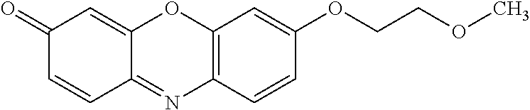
C12=C(C=CC(OCCOC)=C1)N=C1C(=CC(=O)C=C1)O2
